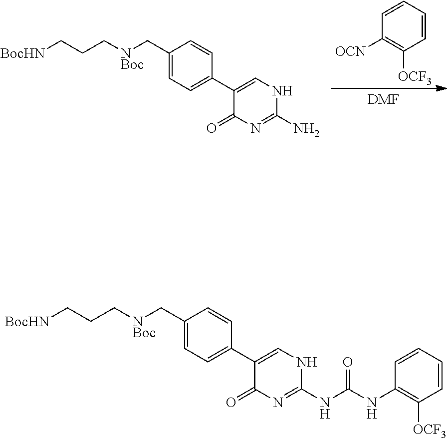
C1(C[NBoc]CCC[BocHN])=CC=C(C2=CNC(NC(NC3=C([OCF3])C=CC=C3)=O)=NC2=O)C=C1.C1(C[NBoc]CCC[BocHN])=CC=C(C2=CNC(N)=NC2=O)C=C1.C1=CC=CC([OCN])=C1[OCF3].[DMF]
